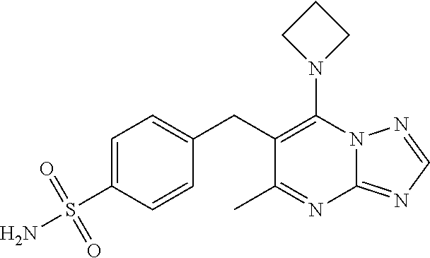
N12C(=NC=N1)N=C(C)C(CC1=CC=C(S(N)(=O)=O)C=C1)=C2N1CCC1
